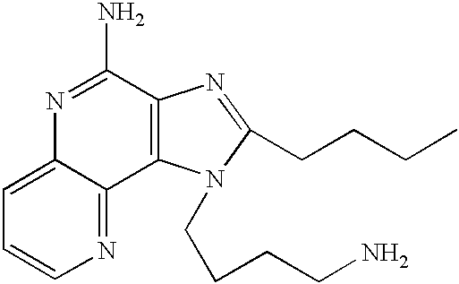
C1=C2C(=NC=C1)C1=C(C(N)=N2)N=C(CCCC)N1CCCCN
